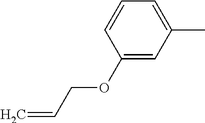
C1(OCC=C)=CC(C)=CC=C1
